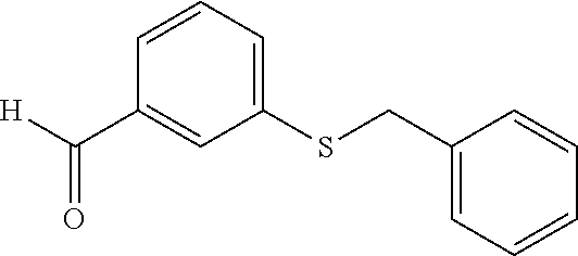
C(C1=CC(SCC2=CC=CC=C2)=CC=C1)([H])=O
